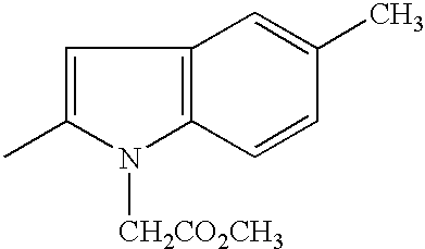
C1=C(C)N([CH2CO2CH3])C2=C1C=C(C)C=C2
